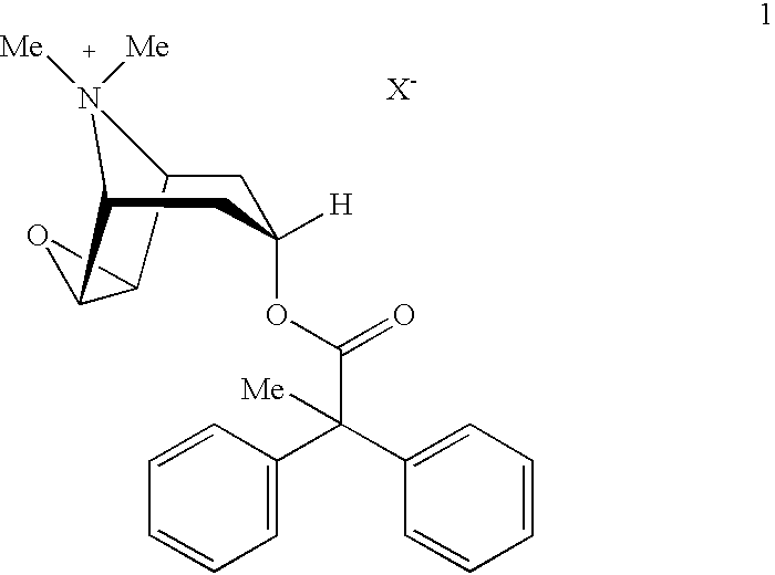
C1=C(C(C2=CC=CC=C2)([Me])C(OC2([H])CC3[N+]([Me])([Me])C(C2)C2C3O2)=O)C=CC=C1.[X-]
